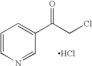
C1=CN=CC(C(CCl)=O)=C1.Cl
